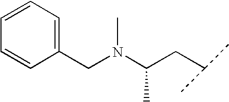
C1(CN(C(CC(C)C)C)C)=CC=CC=C1
